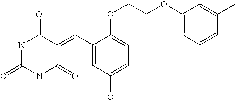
N1C(=O)NC(=O)C(=CC2=CC(O)=CC=C2OCCOC2=CC=CC(C)=C2)C1=O
